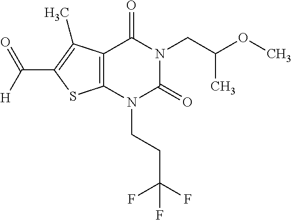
C12=C(N(CCC(F)(F)F)C(=O)N(CC(OC)C)C1=O)SC(C([H])=O)=C2C
